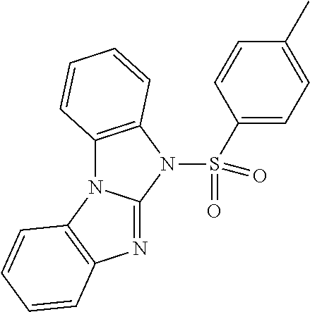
N1=C2N(C3=C1C=CC=C3)C1=C(N2S(C2=CC=C(C)C=C2)(=O)=O)C=CC=C1
